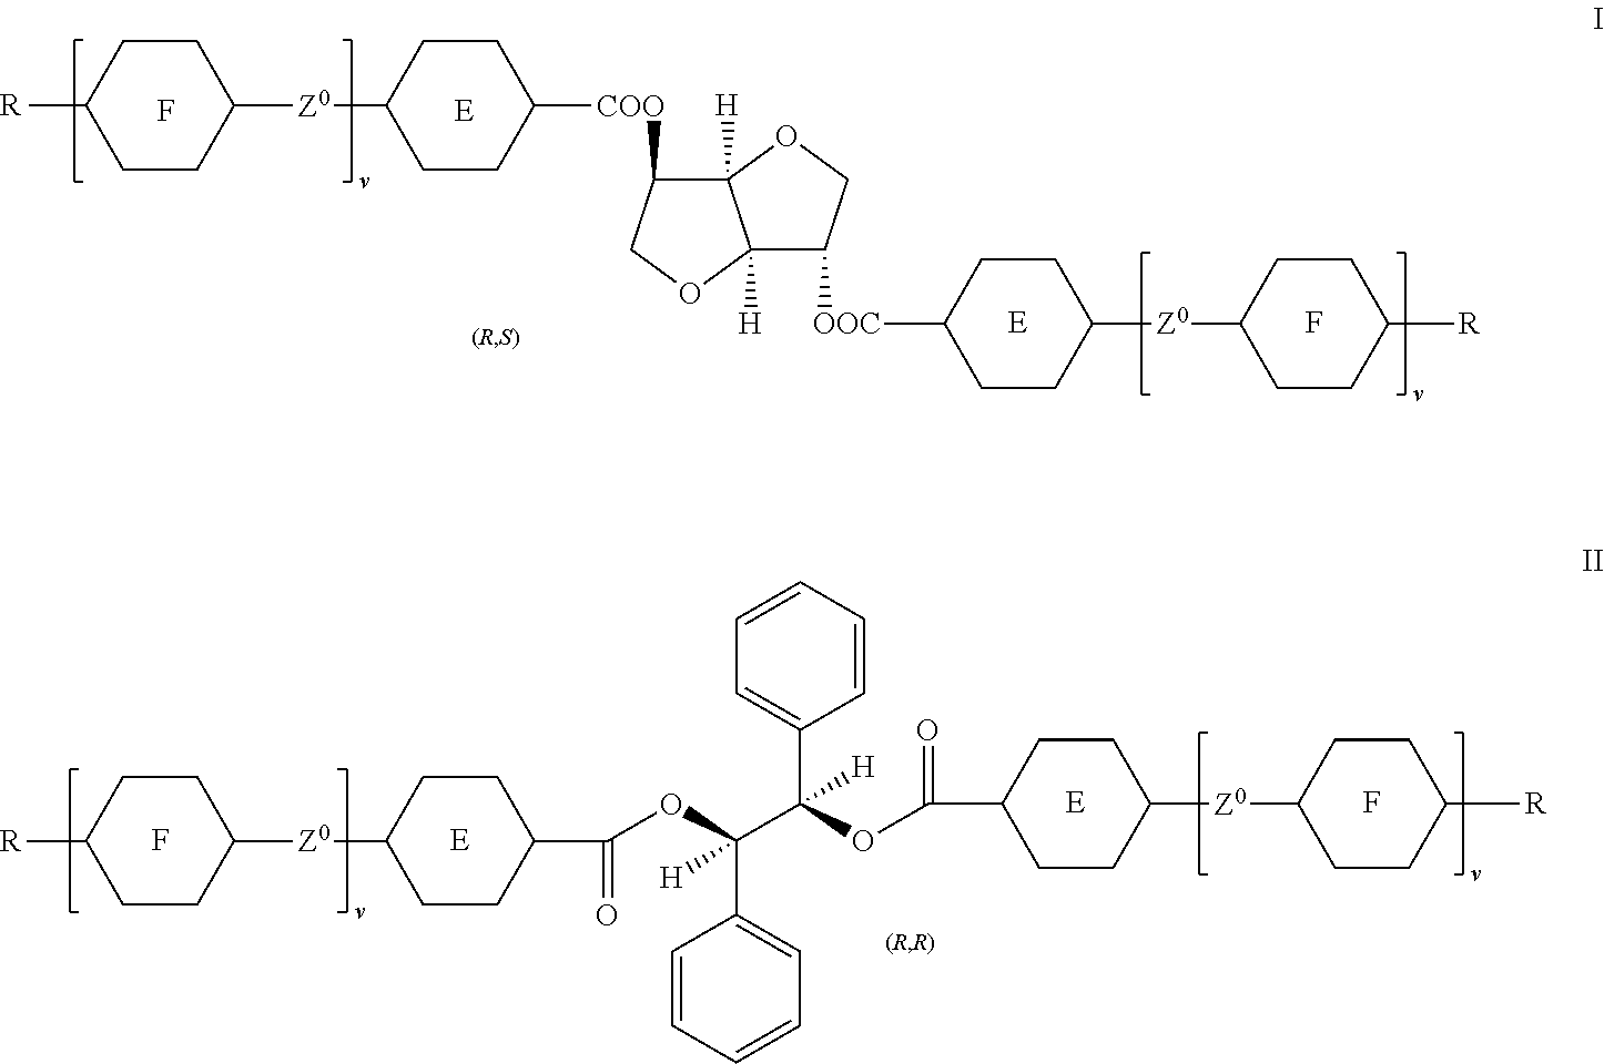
F.[R]C1CCC([Z0]C2CCC(C(=O)OC(C3=CC=CC=C3)([H])C(C3=CC=CC=C3)(OC(=O)C3CCC([Z0]C4CCC([R])CC4)CC3)[H])CC2)CC1.F.[E].[E].F.[E].F.[E].[R]C1CCC([Z0]C2CCC([COO]C3C4([H])C([H])(OC3)C([OOC]C3CCC([Z0]C5CCC([R])CC5)CC3)CO4)CC2)CC1
